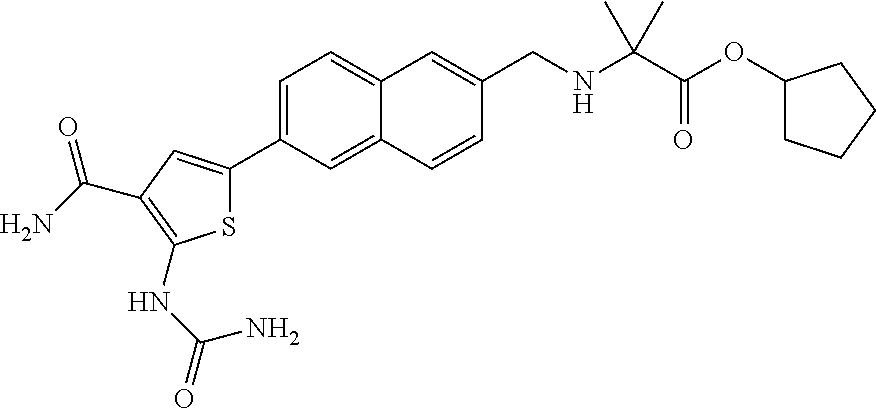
C1=C(C2=CC(C(=O)N)=C(NC(N)=O)S2)C=C2C(=C1)C=C(CNC(C(OC1CCCC1)=O)(C)C)C=C2
